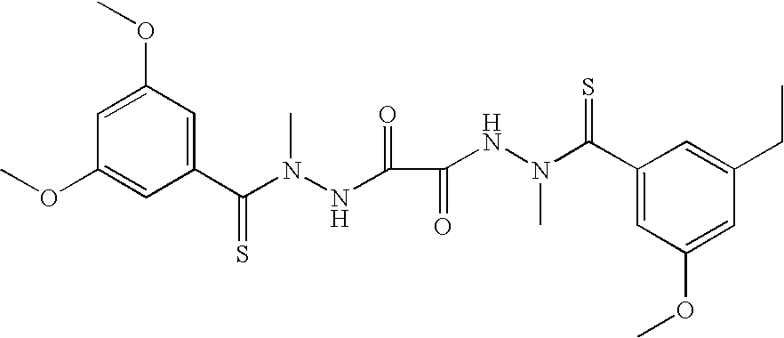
C1(C(N(NC(C(NN(C(C2=CC(OC)=CC(CC)=C2)=S)C)=O)=O)C)=S)=CC(OC)=CC(OC)=C1
